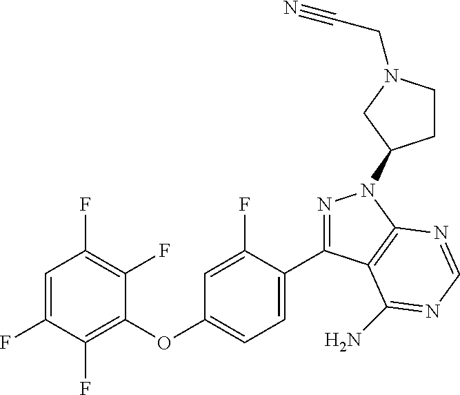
C1(OC2=CC=C(C3=NN(C4CCN(CC#N)C4)C4=C3C(N)=NC=N4)C(F)=C2)=C(F)C(F)=CC(F)=C1F
